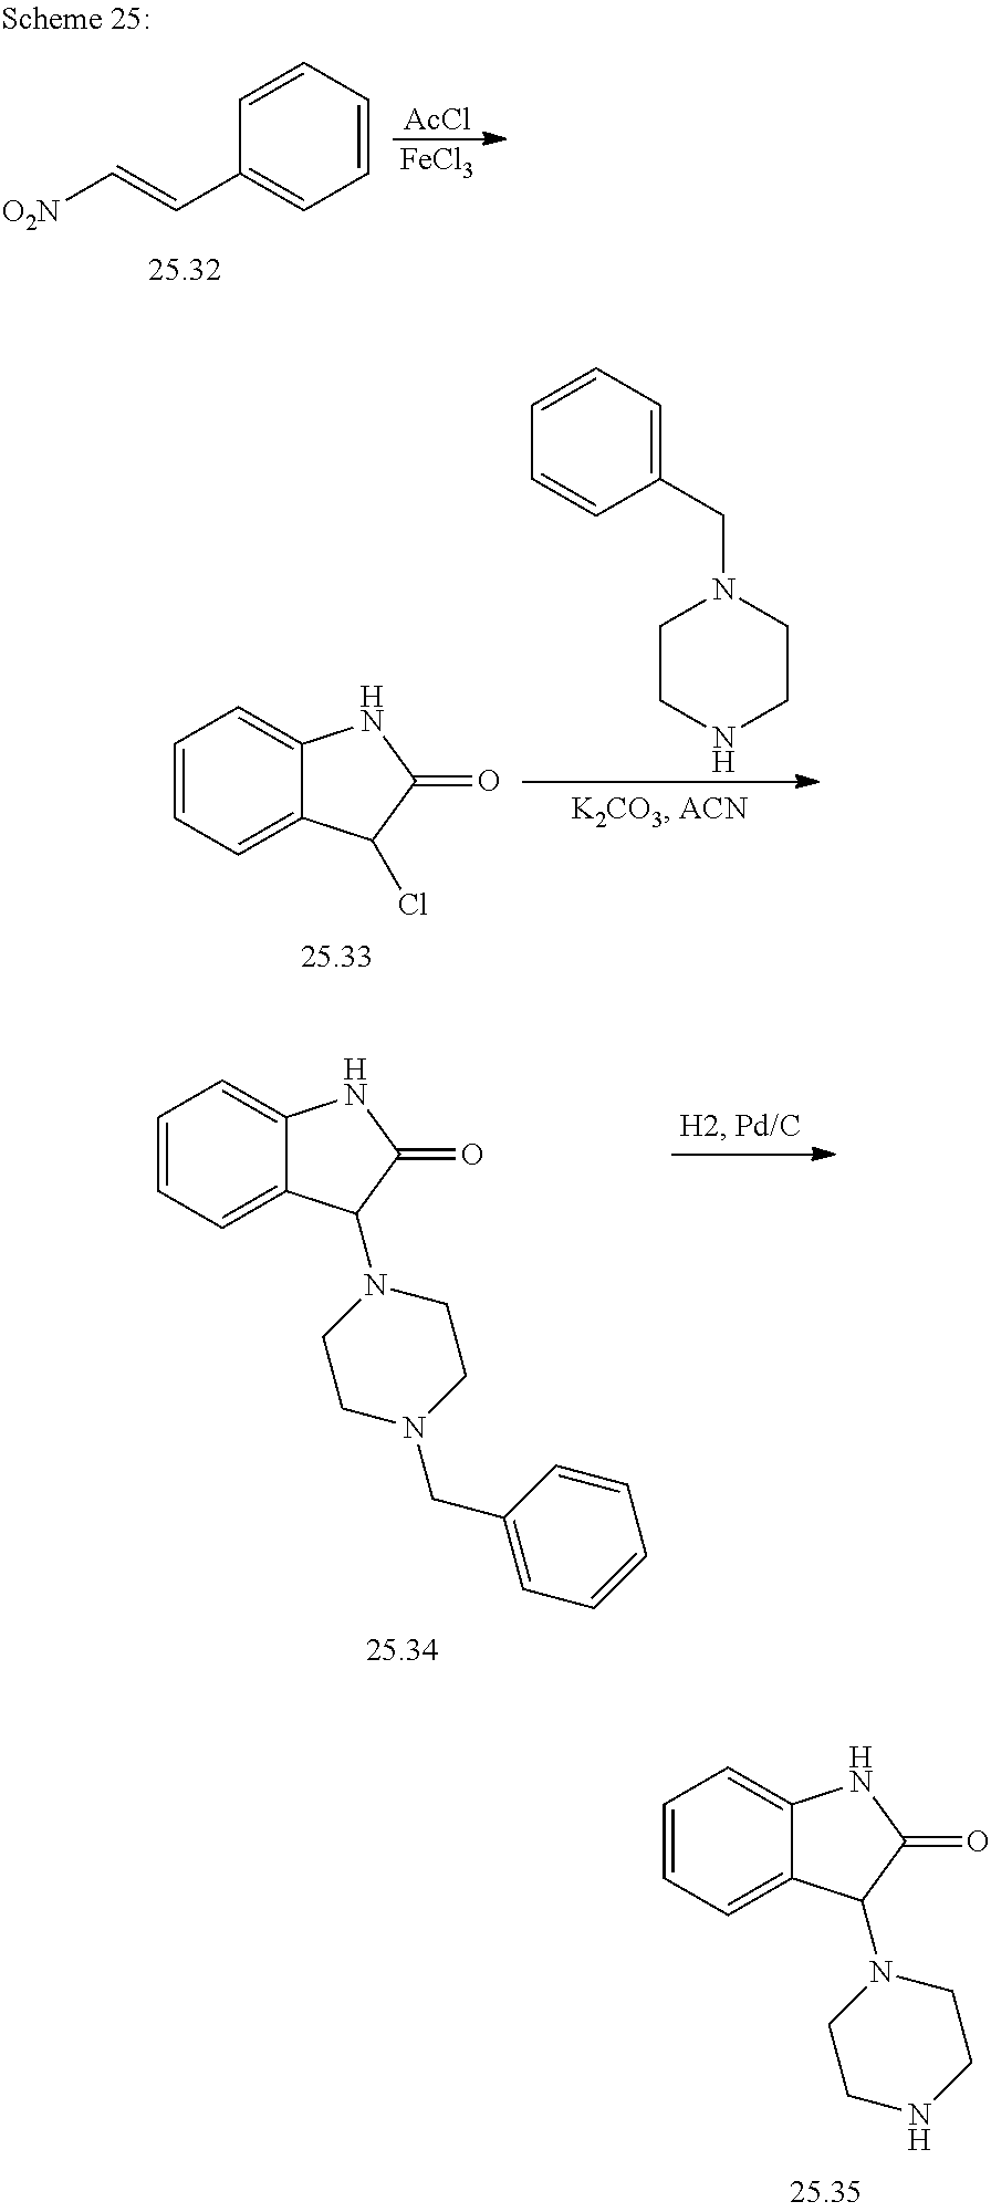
C1=CC=C2C(=C1)NC(=O)C2Cl.C1(CN2CCNCC2)=CC=CC=C1.C1=CC=C2C(=C1)NC(=O)C2N1CCN(CC2=CC=CC=C2)CC1.C1=CC=C2C(=C1)NC(=O)C2N1CCNCC1.C1=CC=CC(C=C[O2N])=C1.[AcCl].[FeCl3]
